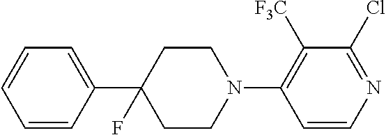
C1=CC(C2(F)CCN(C3=C([F3C])C(Cl)=NC=C3)CC2)=CC=C1
